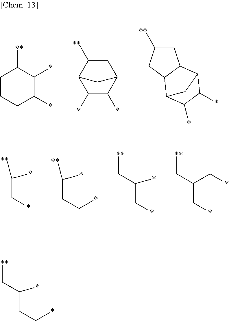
C1CCC(*)C(*)C1[**].C1C([**])C2C(*)C(*)C1C2.C1C([**])CC2C1C1C(*)C(*)C2C1.C(C*)(*)[**].C(CC*)(*)[**].[**]CC(C*)*.[**]CC(C*)C*.[**]CC(CC*)*
